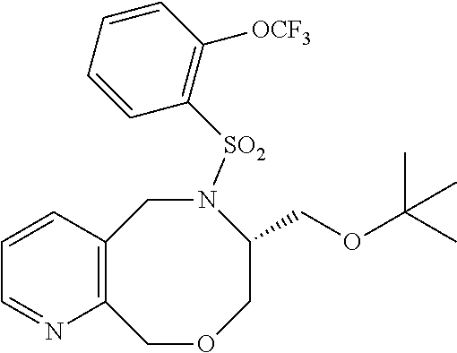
C12=C(COCC(COC(C)(C)C)N([SO2]C3=C([OCF3])C=CC=C3)C1)N=CC=C2
